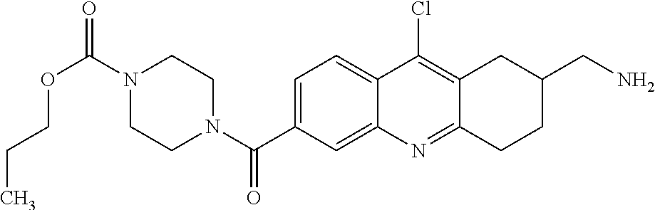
N1(C(OCCC)=O)CCN(C(=O)C2=CC=C3C(=C2)N=C2C(=C3Cl)CC(CN)CC2)CC1
